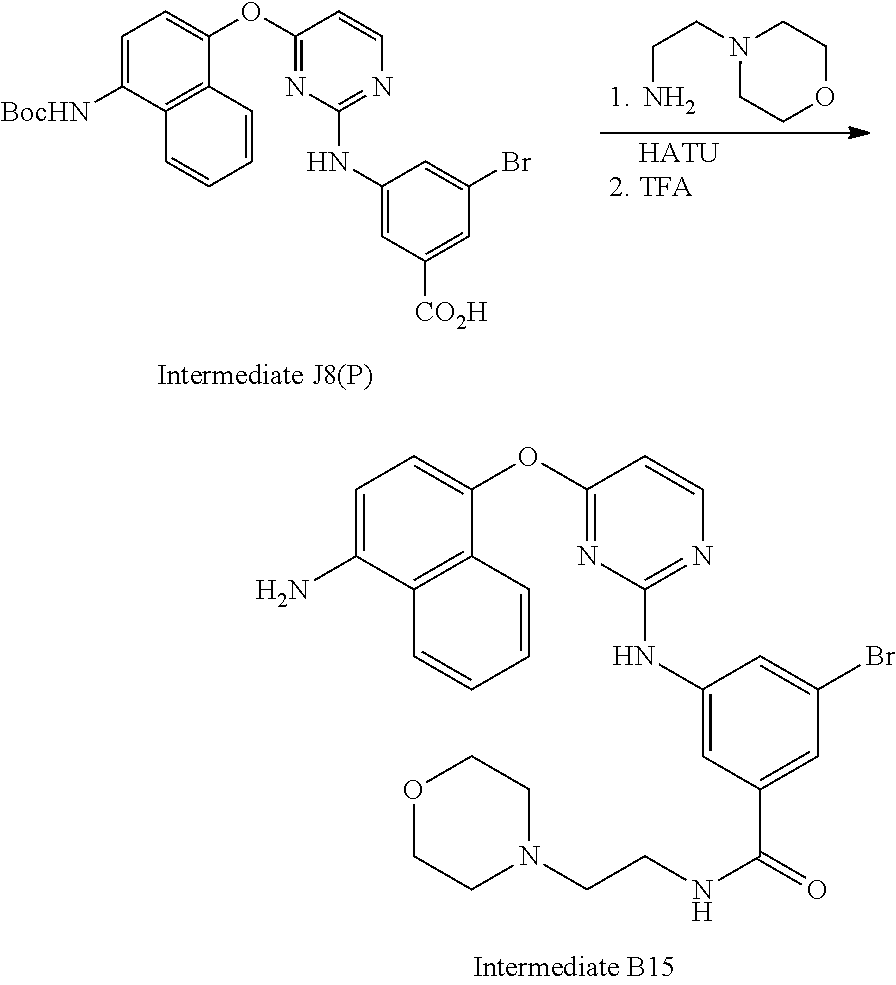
C1=C(N)C2=C(C(OC3=NC(NC4=CC(C(NCCN5CCOCC5)=O)=CC(Br)=C4)=NC=C3)=C1)C=CC=C2.NCCN1CCOCC1.[    HATU2. TFA].C1=C([BocHN])C2=C(C(OC3=NC(NC4=CC([CO2H])=CC(Br)=C4)=NC=C3)=C1)C=CC=C2
